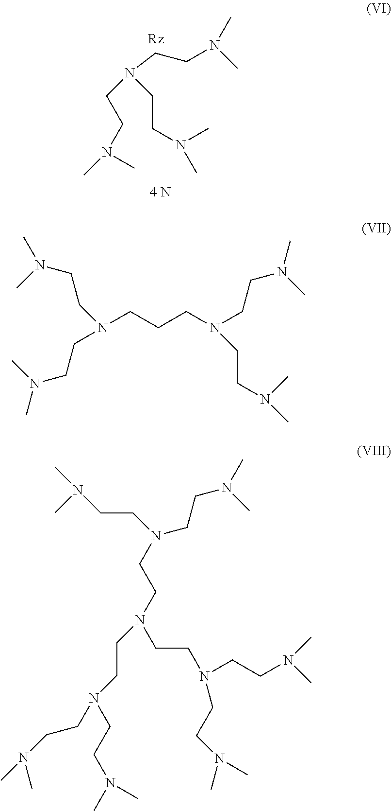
C(CN(C)C)N(CCN(C)C)CCN(C)C.N(CCCN(CCN(C)C)CCN(C)C)(CCN(C)C)CCN(C)C.C(CN(CCN(C)C)CCN(CCN(CCN(C)C)CCN(C)C)CCN(CCN(C)C)CCN(C)C)N(C)C
